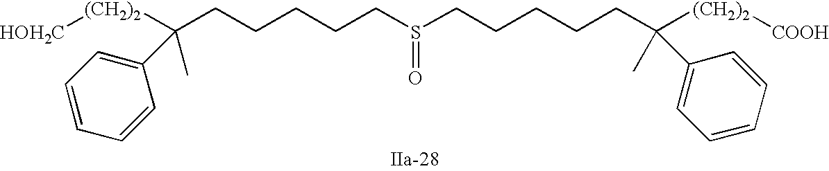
S(=O)(CCCCCC([(CH2)2][HOH2C])(C)C1=CC=CC=C1)CCCCCC([(CH2)2][COOH])(C)C1=CC=CC=C1
